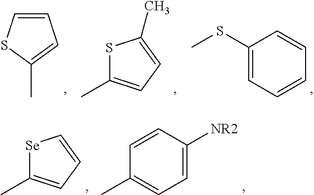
C1=CSC(C)=C1.S1C(C)=CC=C1C.C1(SC)=CC=CC=C1.[Se]1C(C)=CC=C1.C1=C([NR2])C=CC(C)=C1
